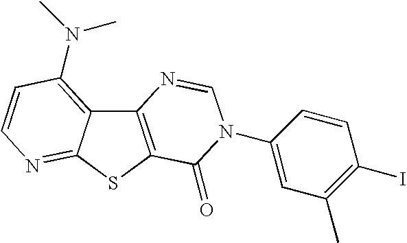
C12=C(SC3=NC=CC(N(C)C)=C13)C(=O)N(C1=CC(C)=C(I)C=C1)C=N2
